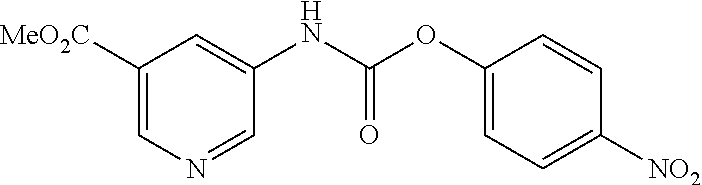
C1([MeO2C])=CN=CC(NC(OC2=CC=C([NO2])C=C2)=O)=C1
